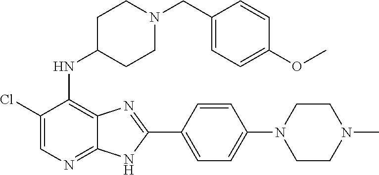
C1(Cl)=CN=C2C(=C1NC1CCN(CC3=CC=C(OC)C=C3)CC1)N=C(C1=CC=C(N3CCN(C)CC3)C=C1)N2
